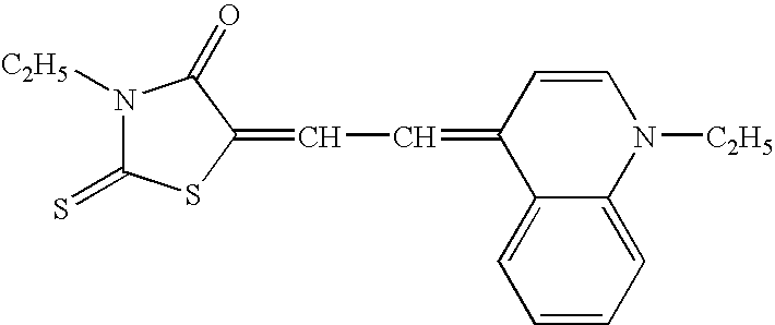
N1([C2H5])C(=S)SC(=CC=C2C3=CC=CC=C3N([C2H5])C=C2)C1=O
